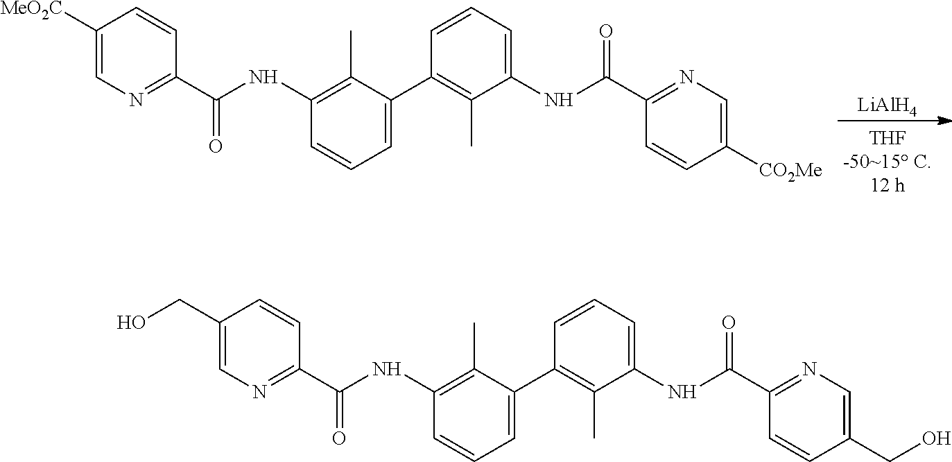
[LiAlH4].C1(NC(C2=NC=C([MeO2C])C=C2)=O)=C(C)C(C2=C(C)C(NC(C3=NC=C([CO2Me])C=C3)=O)=CC=C2)=CC=C1.C1(NC(C2=NC=C(CO)C=C2)=O)=C(C)C(C2=C(C)C(NC(C3=NC=C(CO)C=C3)=O)=CC=C2)=CC=C1
